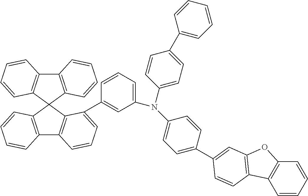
C12=C(C3(C4=C1C=CC=C4)C1=C(C4=C3C(C3=CC(N(C5=CC=C(C6=CC=CC=C6)C=C5)C5=CC=C(C6=CC7=C(C8=C(C=CC=C8)O7)C=C6)C=C5)=CC=C3)=CC=C4)C=CC=C1)C=CC=C2
